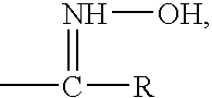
CC([R])=N[OH]
